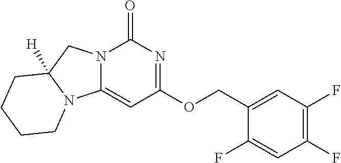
C1(COC2=NC(=O)N3C(=C2)N2C([H])(C3)CCCC2)=CC(F)=C(F)C=C1F
